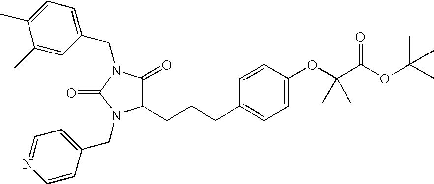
C1(CN2C(=O)N(CC3=CC=NC=C3)C(CCCC3=CC=C(OC(C(OC(C)(C)C)=O)(C)C)C=C3)C2=O)=CC=C(C)C(C)=C1
